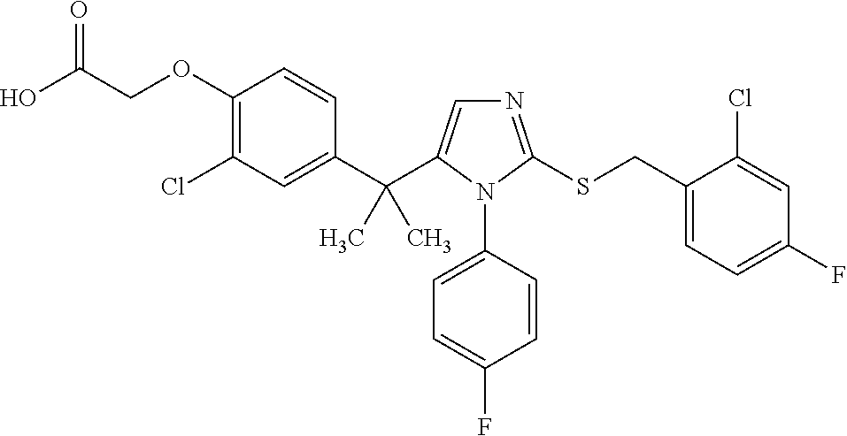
C1(OCC(O)=O)=C(Cl)C=C(C(C2=CN=C(SCC3=CC=C(F)C=C3Cl)N2C2=CC=C(F)C=C2)(C)C)C=C1
